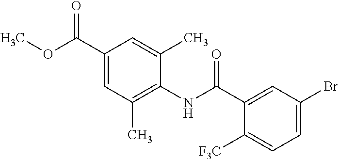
C1(C(OC)=O)=CC(C)=C(NC(=O)C2=CC(Br)=CC=C2[F3C])C(C)=C1
